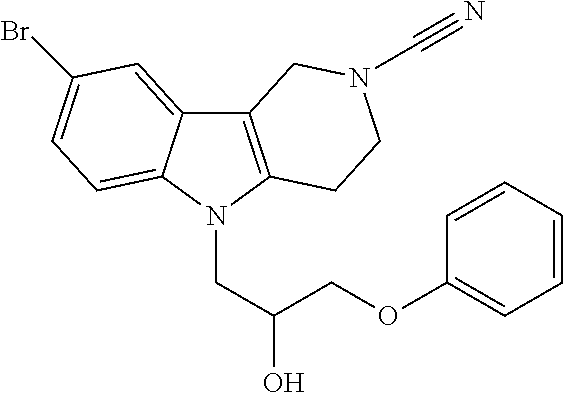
C12=C(N(CC(COC3=CC=CC=C3)O)C3=CC=C(Br)C=C13)CCN(C#N)C2
